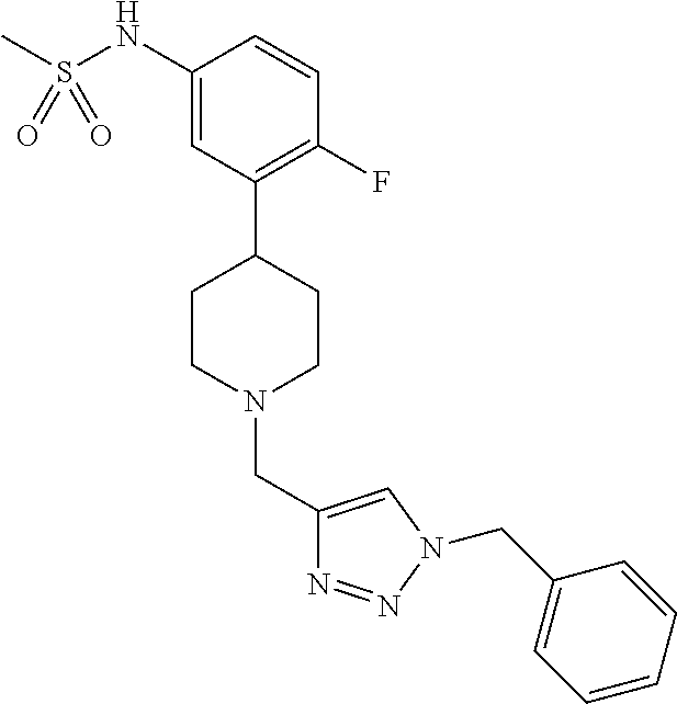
C1(NS(C)(=O)=O)=CC(C2CCN(CC3=CN(CC4=CC=CC=C4)N=N3)CC2)=C(F)C=C1
